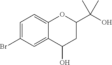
C1=C(Br)C=C2C(=C1)OC(C(O)(C)C)CC2O
